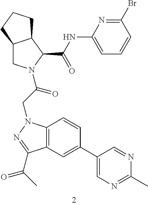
C1(C2=CC3=C(C=C2)N(CC(=O)N2CC4C(C2C(=O)NC2=CC=CC(Br)=N2)CCC4)N=C3C(C)=O)=CN=C(C)N=C1
